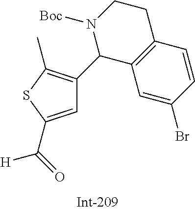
C1=C(C(=O)[H])SC(C)=C1C1C2=C(CCN1[Boc])C=CC(Br)=C2
